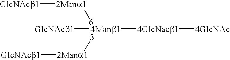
[2Mana1]([6])[GlcNAcb1].[3][2Mana1][GlcNAcb1].[4Manb1]([4GlcNacb1][4GlcNAc])[GlcNAcb1]
